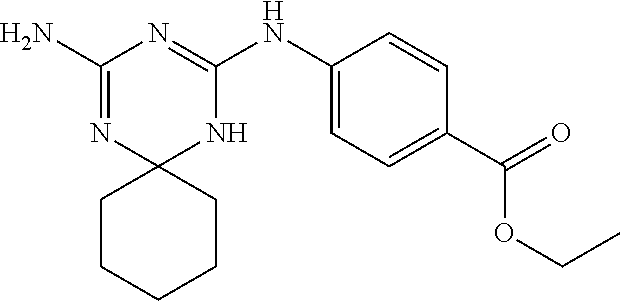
C1(N)=NC2(NC(NC3=CC=C(C(=O)OCC)C=C3)=N1)CCCCC2
